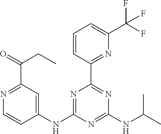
C1=CC(C2=NC(NC(C)C)=NC(NC3=CC(C(=O)CC)=NC=C3)=N2)=NC(C(F)(F)F)=C1
